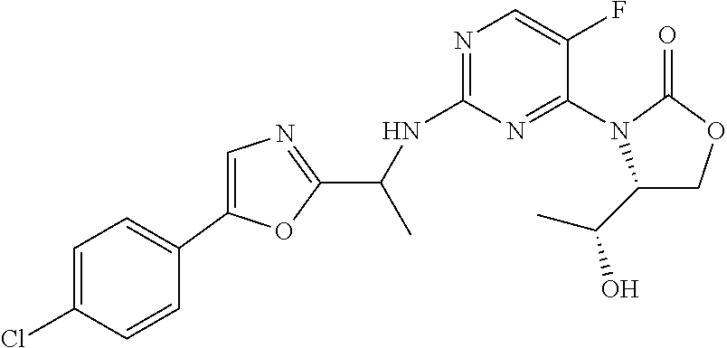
C1(C(C)O)COC(=O)N1C1=NC(NC(C)C2=NC=C(C3=CC=C(Cl)C=C3)O2)=NC=C1F
